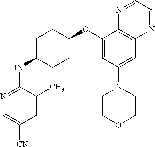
C1(OC2CCC(NC3=NC=C([CN])C=C3C)CC2)=CC(N2CCOCC2)=CC2=C1N=CC=N2
